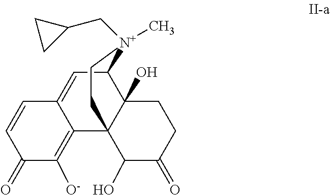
C1(=O)C([O-])=C2C(=CC3C4(O)C2(C(O)C(=O)CC4)CC[N+]3(CC2CC2)C)C=C1
